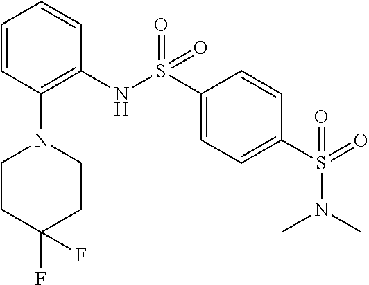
S(=O)(C1=CC=C(S(=O)(NC2=C(N3CCC(F)(F)CC3)C=CC=C2)=O)C=C1)(N(C)C)=O
